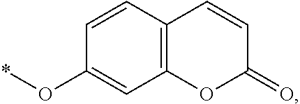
C1=CC2=C(C=C1O*)OC(=O)C=C2
